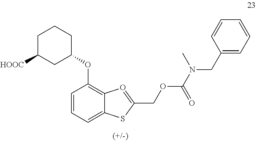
C1C([HOOC])CC(OC2=C3C(=CC=C2)SC(COC(=O)N(C)CC2=CC=CC=C2)=O3)CC1
